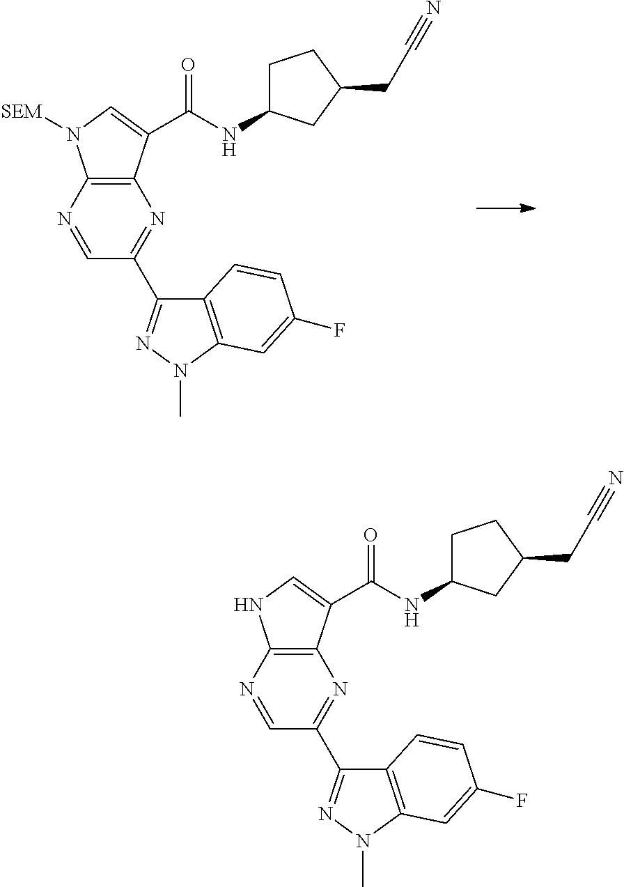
C12=C(N=CC(C3=NN(C)C4=C3C=CC(F)=C4)=N1)N([SEM])C=C2C(=O)NC1CCC(CC#N)C1.C12=C(N=CC(C3=NN(C)C4=C3C=CC(F)=C4)=N1)NC=C2C(=O)NC1CCC(CC#N)C1
